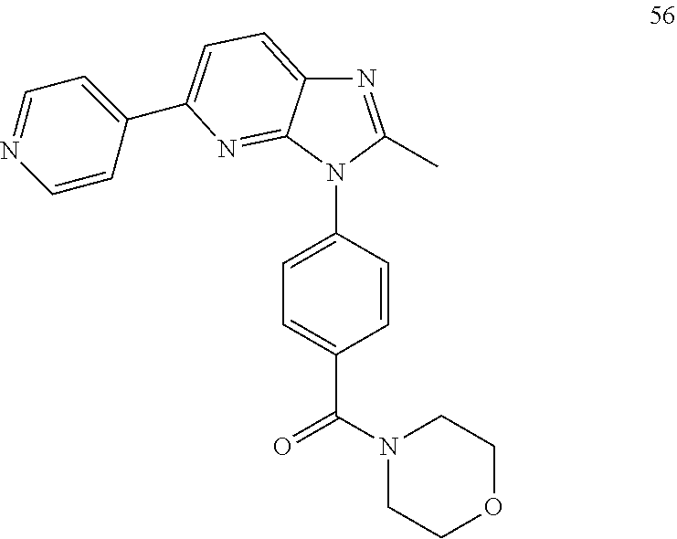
N1(C2=CC=C(C(N3CCOCC3)=O)C=C2)C(C)=NC2=CC=C(C3=CC=NC=C3)N=C12
